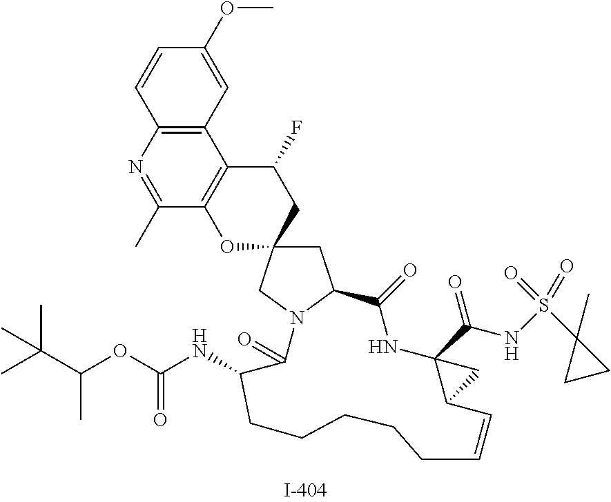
C1=CC2=C(C=C1OC)C1=C(C(C)=N2)OC2(CC1F)CC1N(C2)C(=O)C(NC(=O)OC(C(C)(C)C)C)CCCCCC=CC2C(C(NS(C3(C)CC3)(=O)=O)=O)(NC1=O)C2
